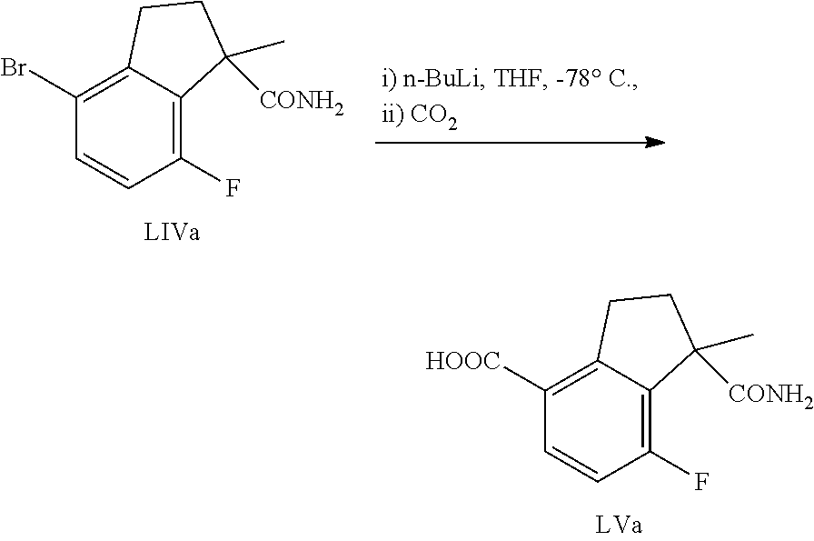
C1([HOOC])=C2C(=C(F)C=C1)C(C)([CONH2])CC2.C1(Br)=C2C(=C(F)C=C1)C(C)([CONH2])CC2
